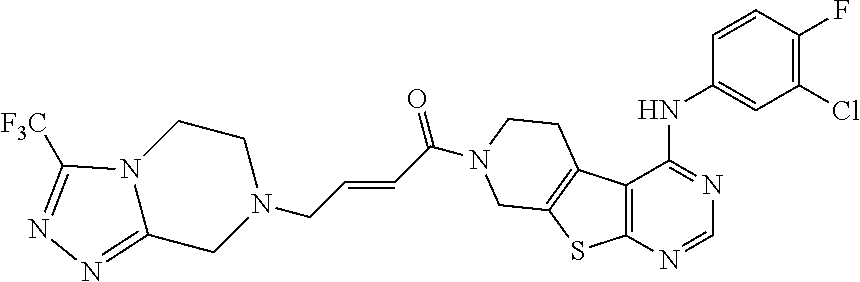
C1=CC(F)=C(Cl)C=C1NC1=NC=NC2=C1C1=C(S2)CN(C(C=CCN2CCN3C(=NN=C3[F3C])C2)=O)CC1
